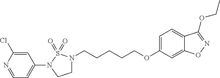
C12=CC(OCCCCCN3CCN(C4=CC=NC(Cl)=C4)S3(=O)=O)=CC=C1C(OCC)=NO2
